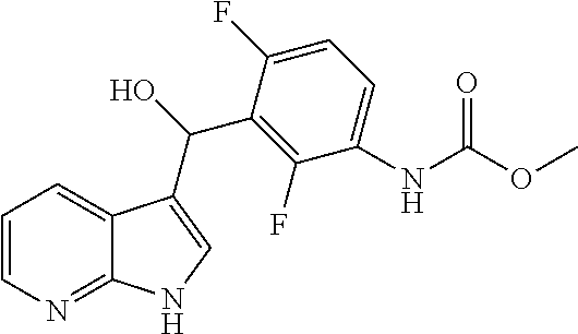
C1=CN=C2C(=C1)C(C(C1=C(F)C(NC(OC)=O)=CC=C1F)O)=CN2
